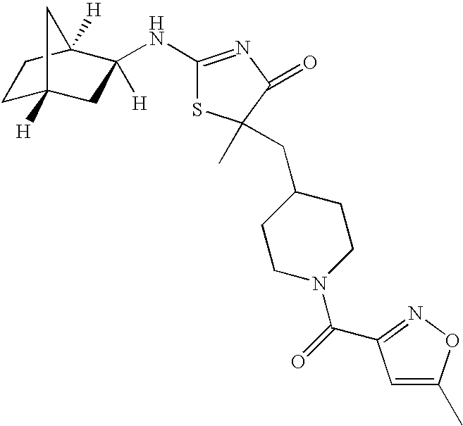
C1C2([H])CC([H])(NC3=NC(=O)C(C)(CC4CCN(C(=O)C5=NOC(C)=C5)CC4)S3)C([H])(C1)C2
